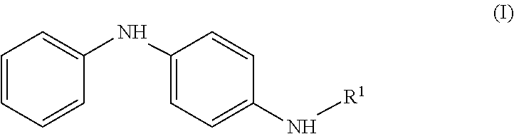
C1=CC=CC(NC2=CC=C(N[R1])C=C2)=C1
